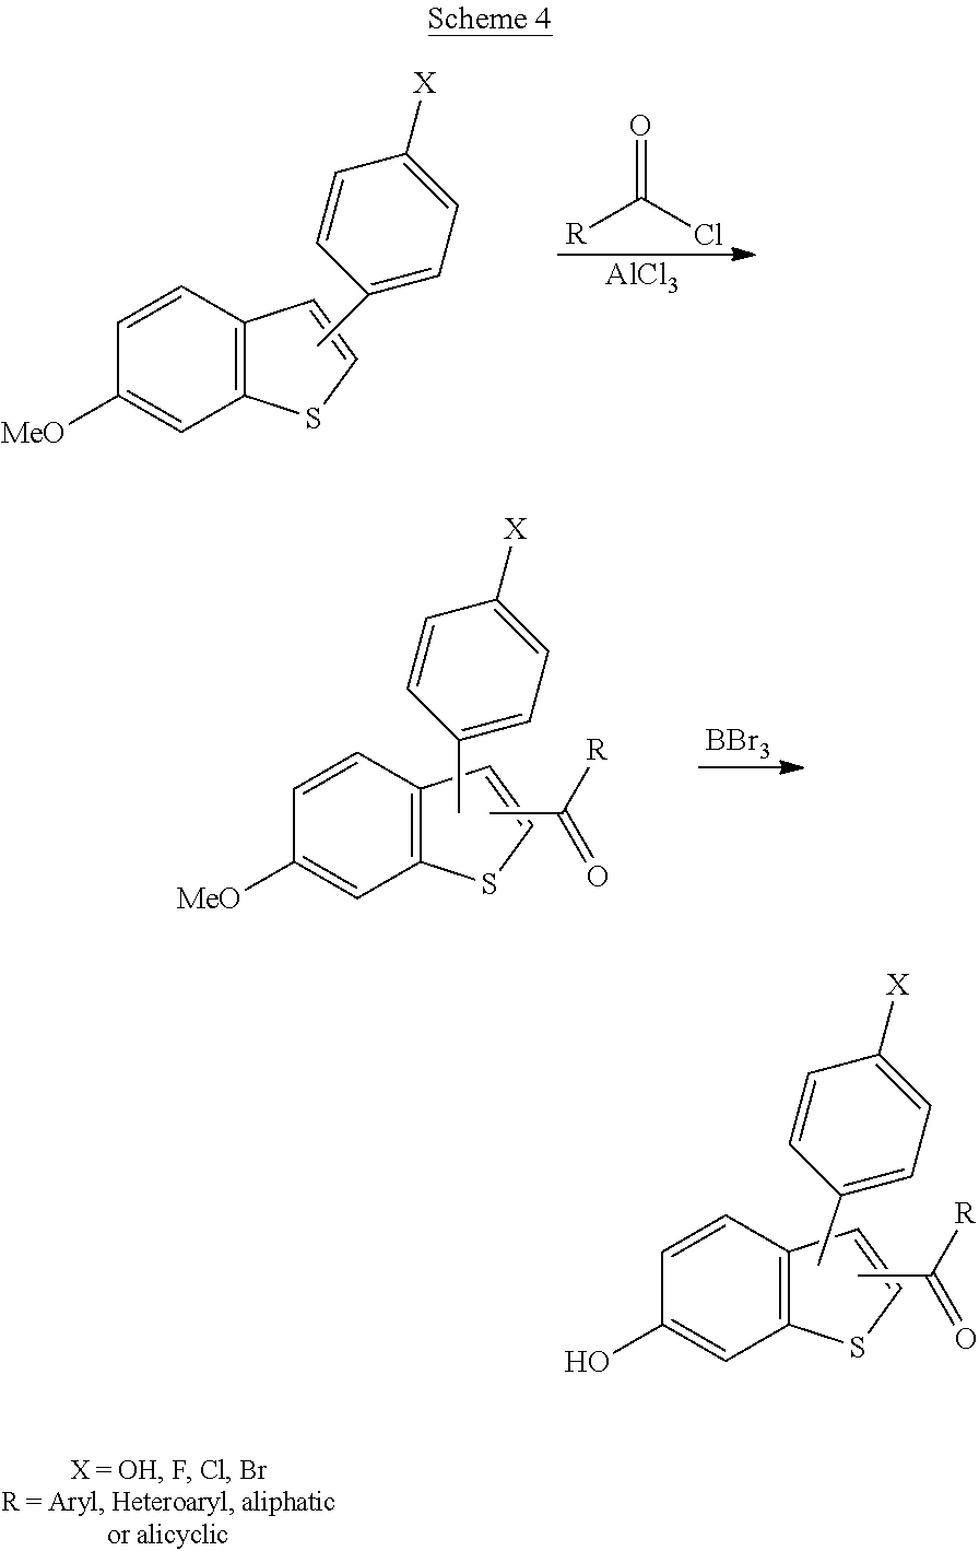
C12=C(C=CC([MeO])=C1)C=CS2.CC1=CC=C([X])C=C1.[R]C(Cl)=O.[AlCl3].C12=C(C=CC([MeO])=C1)C=CS2.C1=C(C)C=CC([X])=C1.CC([R])=O.[BBr3].C12=C(C=CC(O)=C1)C=CS2.C1=C(C)C=CC([X])=C1.CC([R])=O
